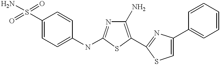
C1(S(=O)(=O)N)=CC=C(NC2=NC(N)=C(C3=NC(C4=CC=CC=C4)=CS3)S2)C=C1
